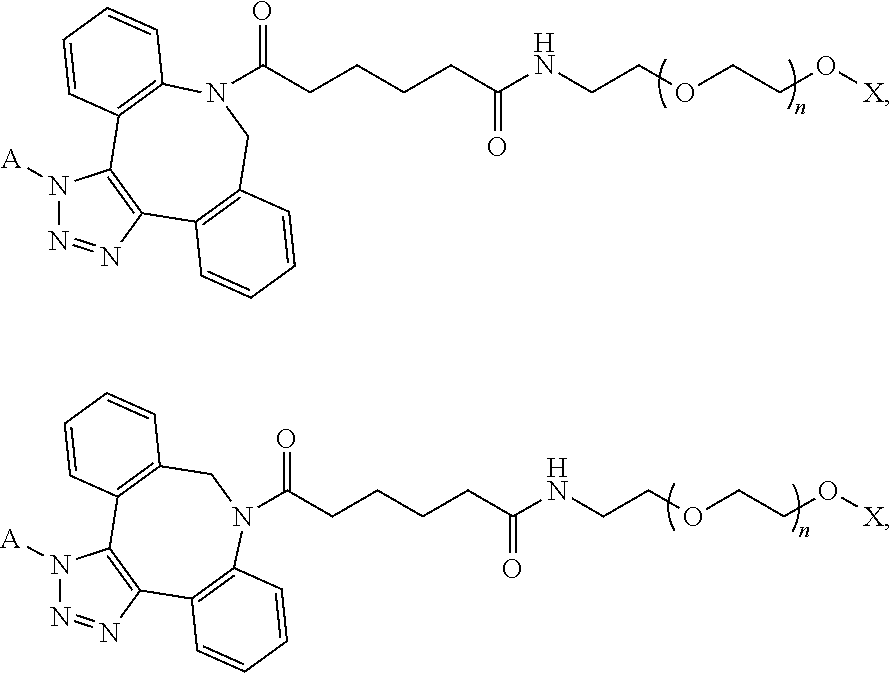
N1([A])N=NC2=C1C1=C(N(C(=O)CCCCC(=O)NCCOCCO[X])CC3=C2C=CC=C3)C=CC=C1.N1([A])N=NC2=C1C1=C(CN(C(=O)CCCCC(=O)NCCOCCO[X])C3=C2C=CC=C3)C=CC=C1
